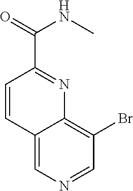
C1=CC2=CN=CC(Br)=C2N=C1C(NC)=O
